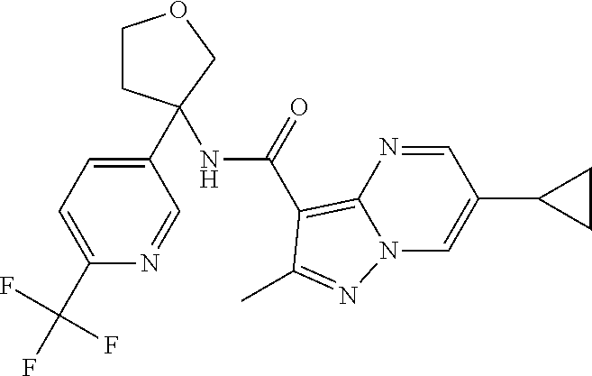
C1CC(C2=CC=C(C(F)(F)F)N=C2)(NC(C2=C3N=CC(C4CC4)=CN3N=C2C)=O)CO1
